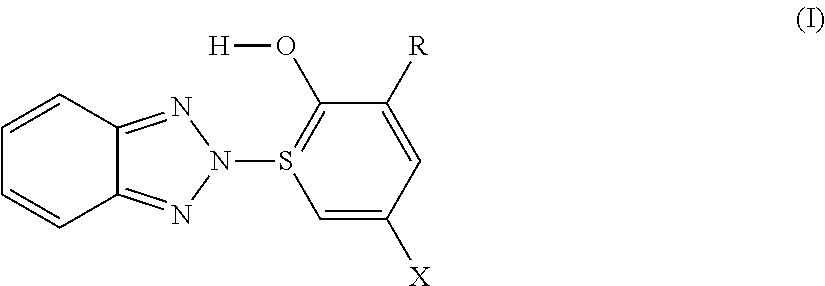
C1=CC2=NN(S3=C(O[H])C([R])=CC([X])=C3)N=C2C=C1
